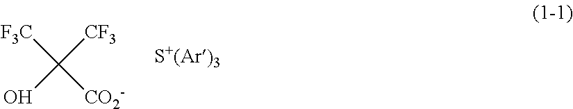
[F3C]C([CF3])(O)[CO2-]
